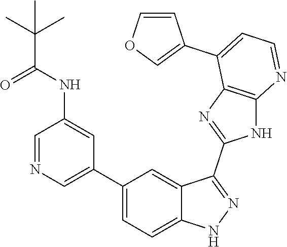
C1=NC=C(C2=CC=C3C(=C2)C(C2=NC4=C(N2)N=CC=C4C2=COC=C2)=NN3)C=C1NC(C(C)(C)C)=O
